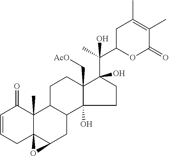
C1=CCC23C(C)(C1=O)C1C(CC2O3)C2(O)C(C[AcO])(CC1)C(C(C)(C1OC(=O)C(C)=C(C)C1)O)(O)CC2
